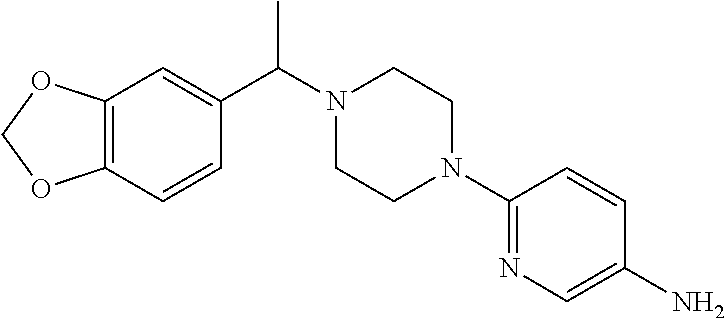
C12=C(C=CC(C(N3CCN(C4=NC=C(N)C=C4)CC3)C)=C1)OCO2
